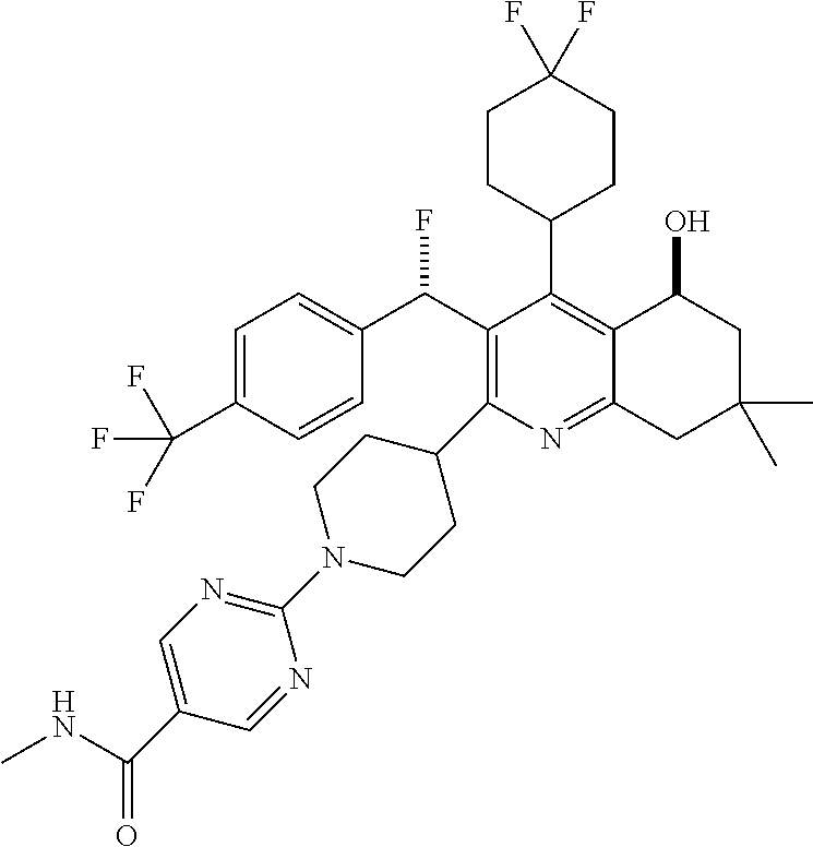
C1=C(C(F)(F)F)C=CC(C(C2=C(C3CCN(C4=NC=C(C(NC)=O)C=N4)CC3)N=C3C(=C2C2CCC(F)(F)CC2)C(O)CC(C)(C)C3)F)=C1
